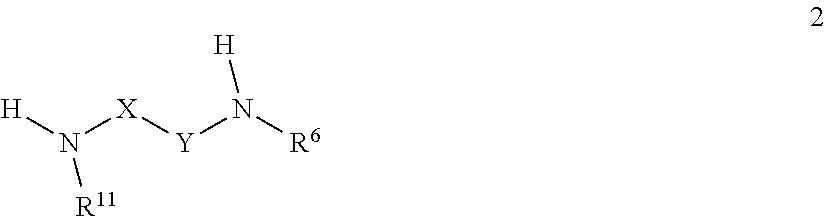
[H]N([X][Y]N([R6])[H])[R11]
